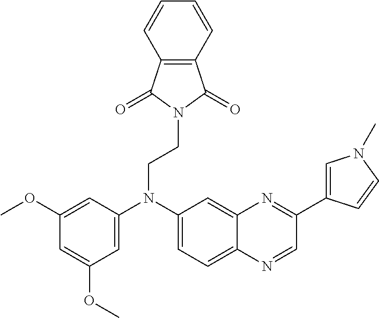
C1=C(OC)C=C(OC)C=C1N(C1=CC=C2C(=C1)N=C(C1=CN(C)C=C1)C=N2)CCN1C(=O)C2=C(C1=O)C=CC=C2
